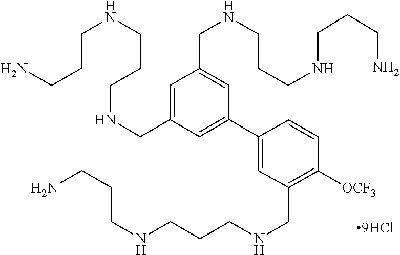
C1=C(CNCCCNCCCN)C=C(C2=CC(CNCCCNCCCN)=C([OCF3])C=C2)C=C1CNCCCNCCCN
